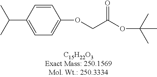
O(CC(OC(C)(C)C)=O)C1=CC=C(C(C)C)C=C1
